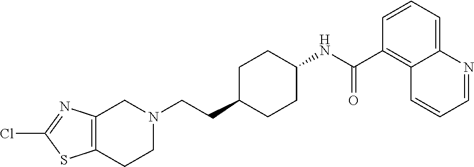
C1(Cl)=NC2=C(S1)CCN(CCC1CCC(NC(C3=C4C(=CC=C3)N=CC=C4)=O)CC1)C2
